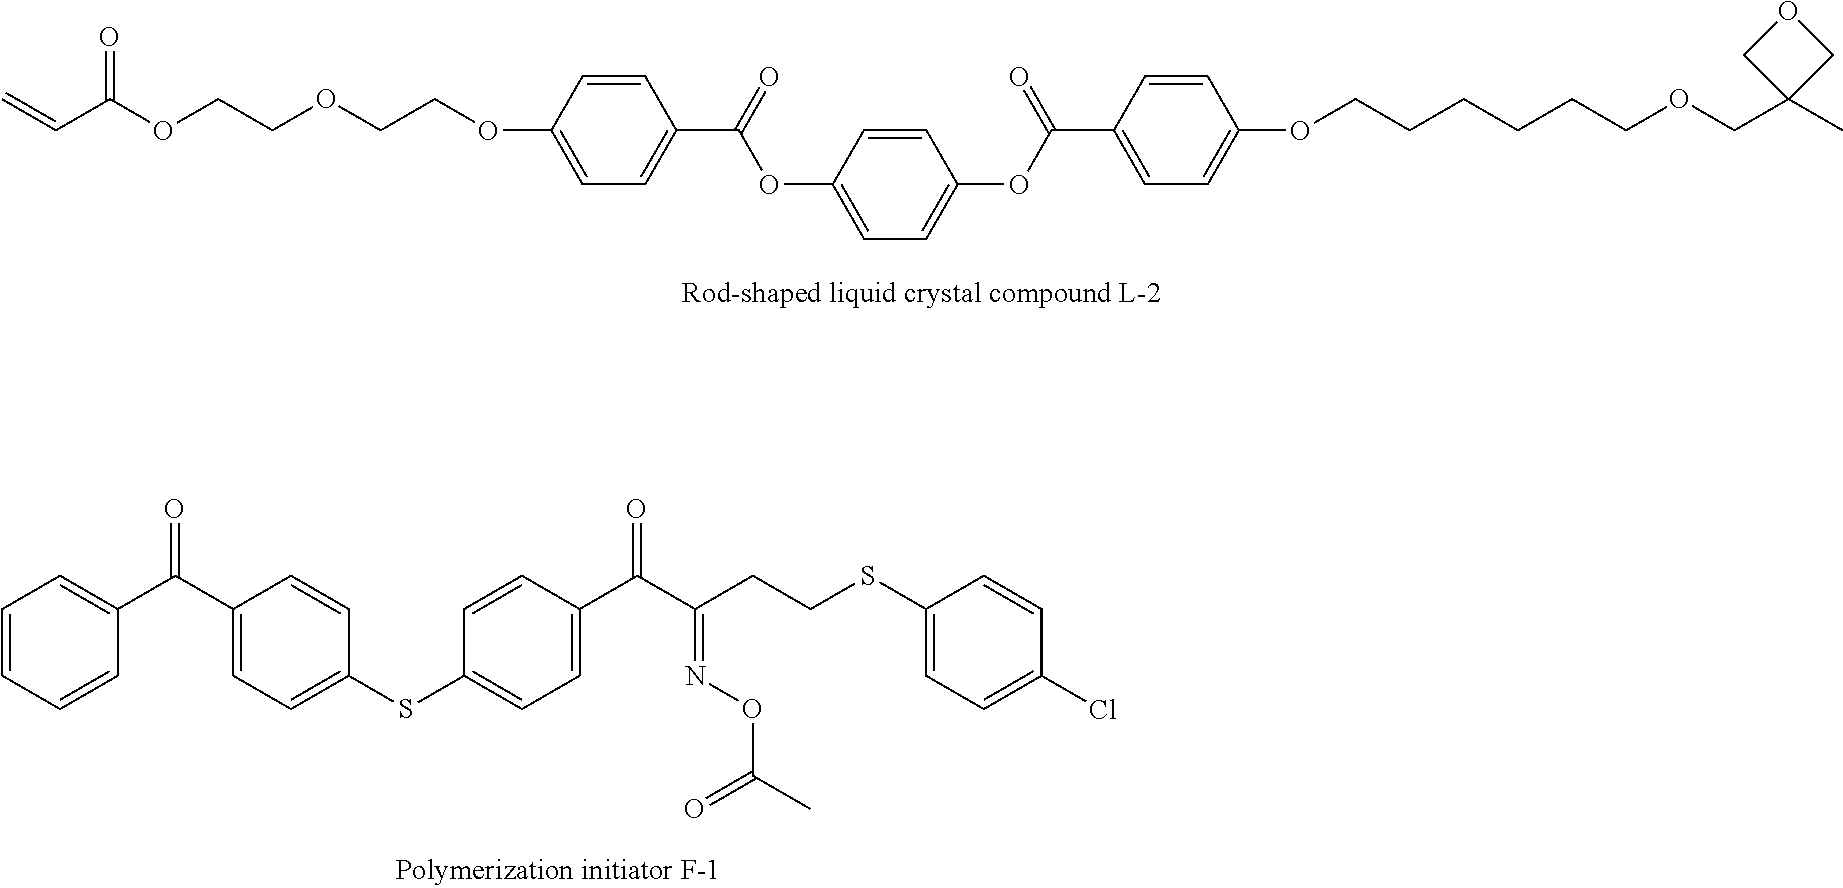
C1=CC(OCCOCCOC(C=C)=O)=CC=C1C(=O)OC1=CC=C(OC(C2=CC=C(OCCCCCCOCC3(C)COC3)C=C2)=O)C=C1.C1=CC=CC(C(C2=CC=C(SC3=CC=C(C(C(=NOC(C)=O)CCSC4=CC=C(Cl)C=C4)=O)C=C3)C=C2)=O)=C1
